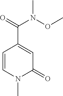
C1=CN(C)C(=O)C=C1C(=O)N(OC)C
